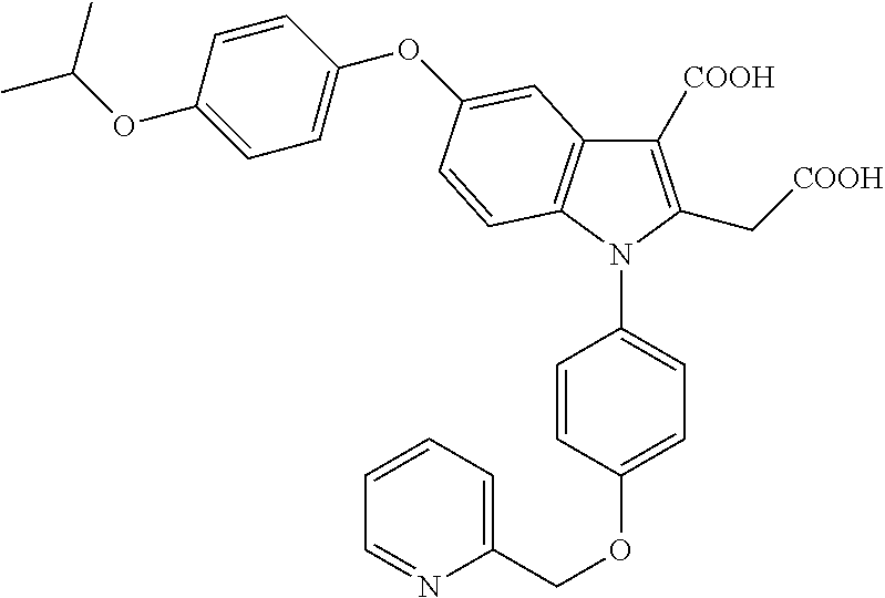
C1([COOH])=C(C[COOH])N(C2=CC=C(OCC3=CC=CC=N3)C=C2)C2=C1C=C(OC1=CC=C(OC(C)C)C=C1)C=C2
